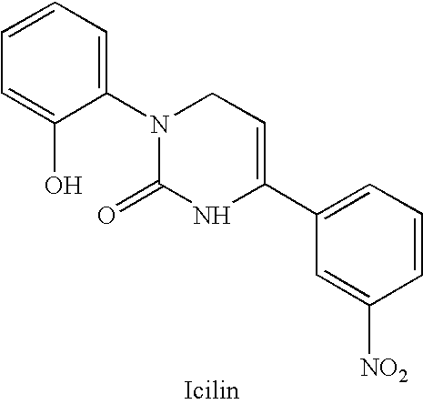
C1=CC=C(O)C(N2C(=O)NC(C3=CC=CC([NO2])=C3)=CC2)=C1
